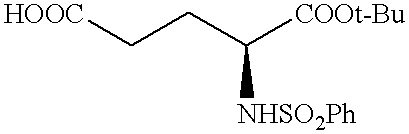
[HOOC]CCC([COOt-Bu])[NHSO2Ph]
